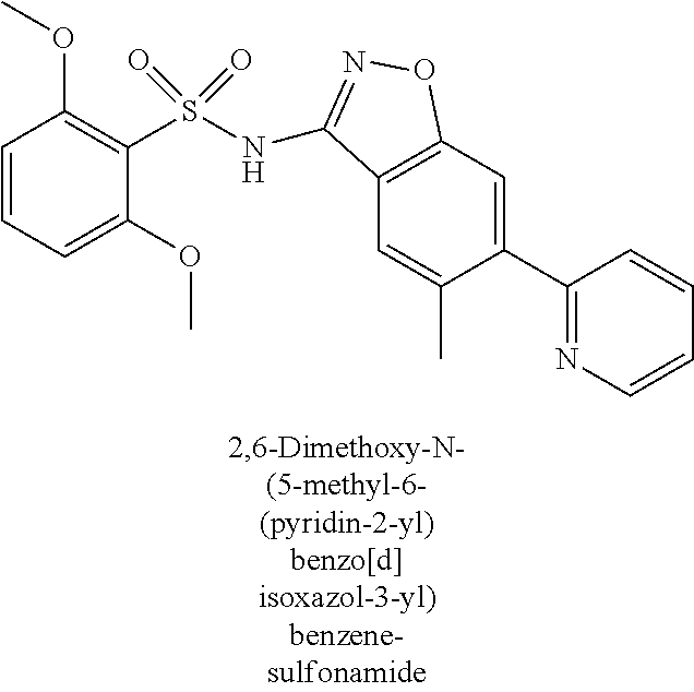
C1=CC=C(OC)C(S(=O)(=O)NC2=NOC3=C2C=C(C)C(C2=NC=CC=C2)=C3)=C1OC
